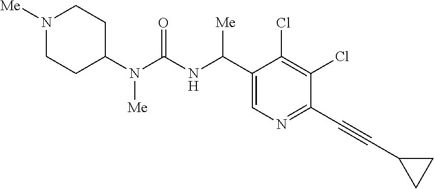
C1(N(C(NC(C2=CN=C(C#CC3CC3)C(Cl)=C2Cl)[Me])=O)[Me])CCN([Me])CC1
